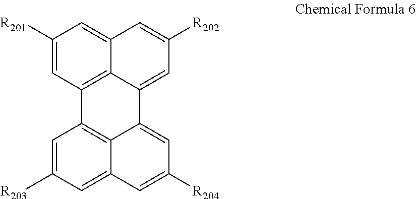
C1([R201])=CC2=C3C(=C1)C=C([R202])C=C3C1=CC([R204])=CC3=CC([R203])=CC2=C13
